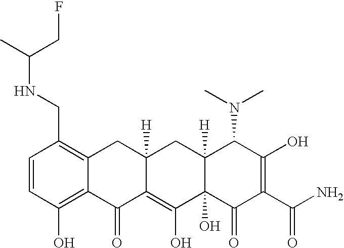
C1=CC(CNC(C)CF)=C2C(=C1O)C(=O)C1=C(O)C3(O)C([H])(CC1([H])C2)C(N(C)C)C(O)=C(C(N)=O)C3=O
